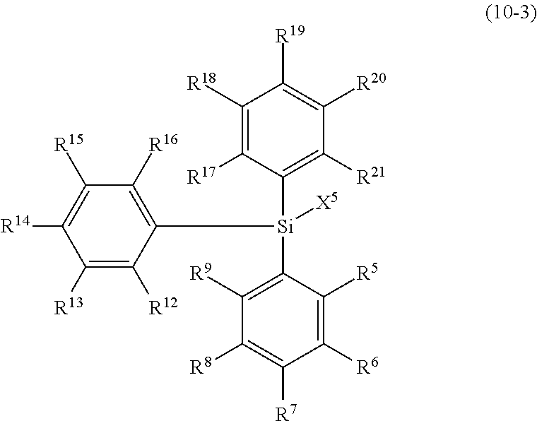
C1([R6])=C([R5])C([Si](C2=C([R16])C([R15])=C([R14])C([R13])=C2[R12])(C2=C([R21])C([R20])=C([R19])C([R18])=C2[R17])[X5])=C([R9])C([R8])=C1[R7]
